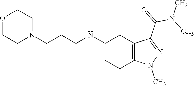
C1(NCCCN2CCOCC2)CCC2=C(C1)C(C(N(C)C)=O)=NN2C
